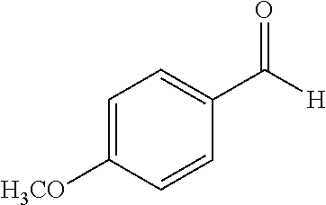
C1=C([H3CO])C=CC(C([H])=O)=C1
